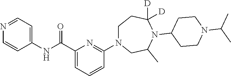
C1(NC(C2=CC=CC(N3CCC([D])([D])N(C4CCN(C(C)C)CC4)C(C)C3)=N2)=O)=CC=NC=C1
